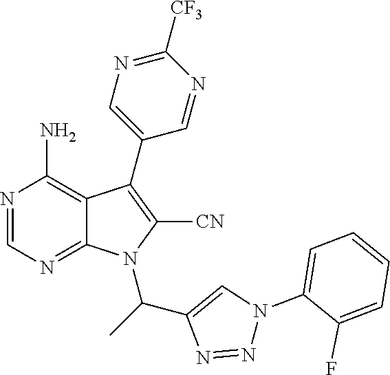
N1=CN=C2C(=C1N)C(C1=CN=C([CF3])N=C1)=C([CN])N2C(C)C1=CN(C2=CC=CC=C2F)N=N1
